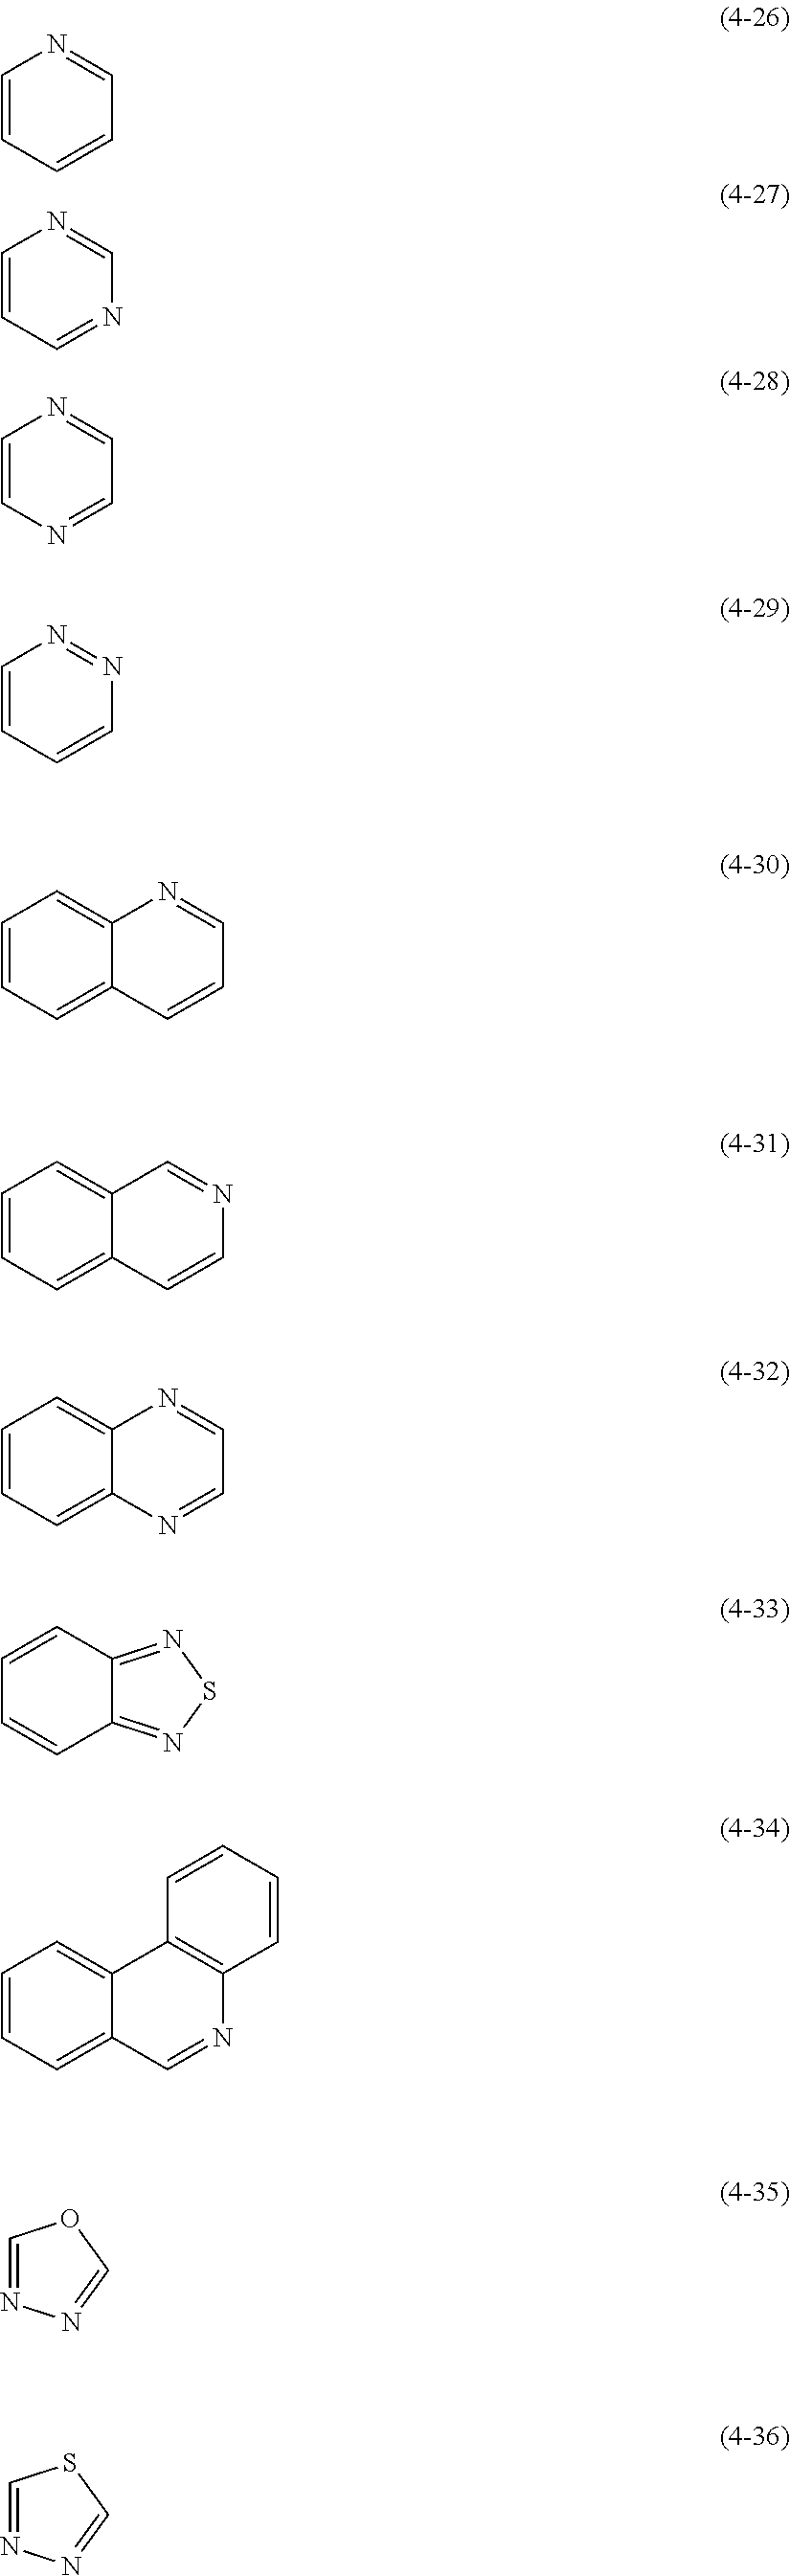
C1=CC=CC=N1.C1=CC=NC=N1.C1=CN=CC=N1.C1=CC=CN=N1.C1=CC=C2C(=C1)N=CC=C2.C1=CC=C2C(=C1)C=NC=C2.C1=CC=C2C(=C1)N=CC=N2.C1=CC2=NSN=C2C=C1.C1=CC=C2C(=C1)C1=C(N=C2)C=CC=C1.C1=NN=CO1.C1=NN=CS1
